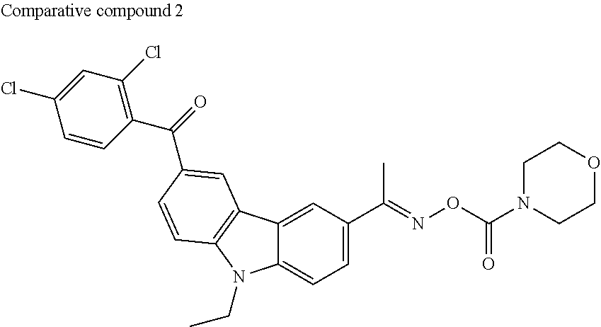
C1=C(C(=NOC(N2CCOCC2)=O)C)C=C2C(=C1)N(CC)C1=C2C=C(C(C2=C(Cl)C=C(Cl)C=C2)=O)C=C1
